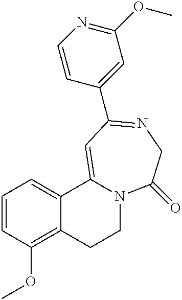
C1C2=C(OC)C=CC=C2C2=CC(C3=CC(OC)=NC=C3)=NCC(=O)N2C1
